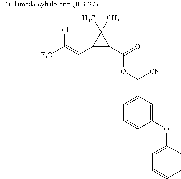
C1=C(C(OC(=O)C2C(C=C([F3C])Cl)C2(C)C)[CN])C=C(OC2=CC=CC=C2)C=C1
